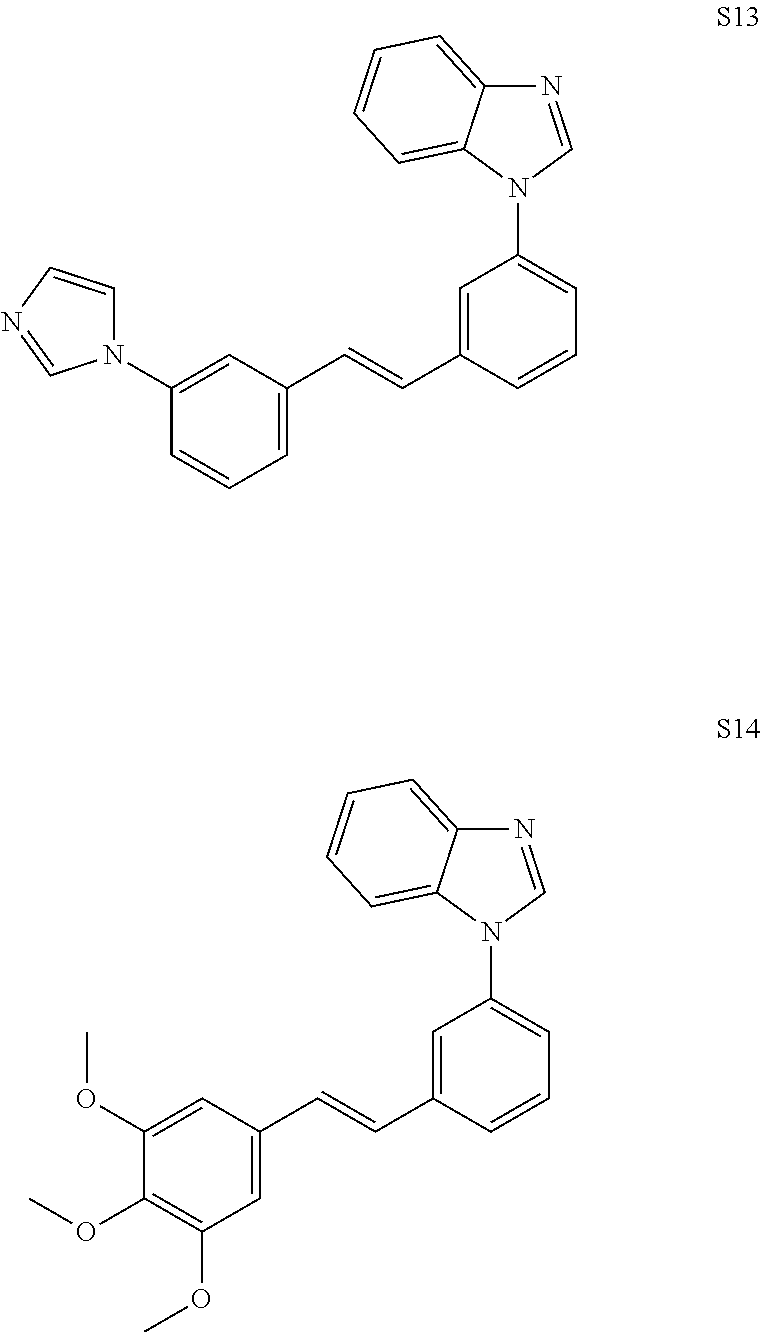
C1(N2C=CN=C2)=CC(C=CC2=CC(N3C=NC4=CC=CC=C34)=CC=C2)=CC=C1.C1(OC)=CC(C=CC2=CC(N3C=NC4=CC=CC=C34)=CC=C2)=CC(OC)=C1OC
